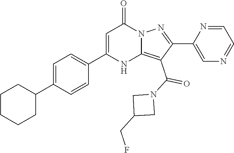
C1CCCC(C2=CC=C(C3=CC(=O)N4C(=C(C(N5CC(CF)C5)=O)C(C5=CN=CC=N5)=N4)N3)C=C2)C1
